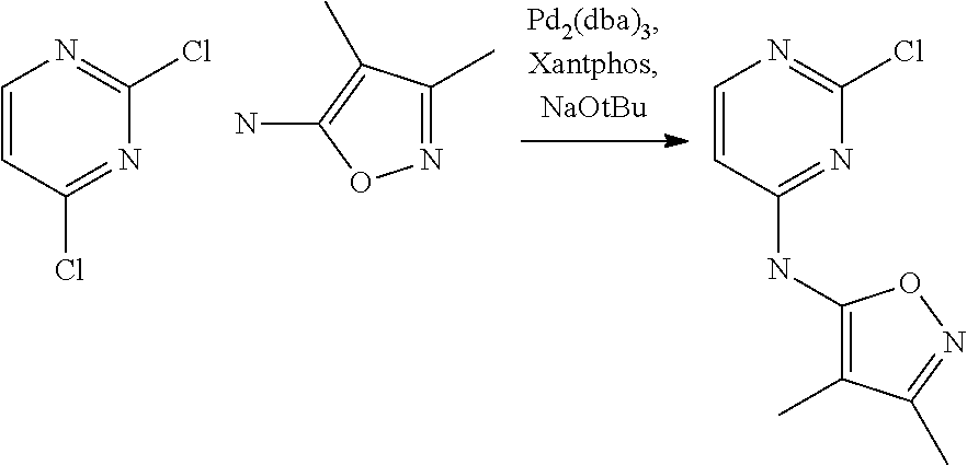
C1=CC(Cl)=NC(Cl)=N1.C1(C)=NOC(N)=C1C.C1=CC(NC2=C(C)C(C)=NO2)=NC(Cl)=N1
